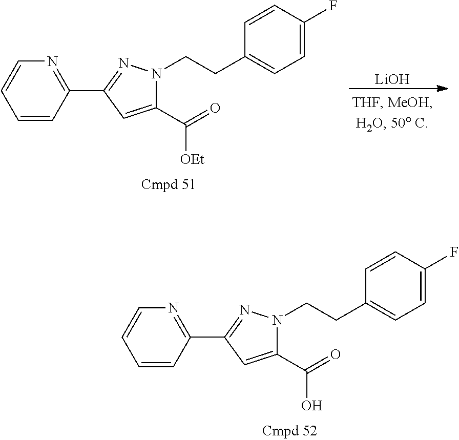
C1=CC(C2=NN(CCC3=CC=C(F)C=C3)C(C(=O)O)=C2)=NC=C1.C1=CC(C2=NN(CCC3=CC=C(F)C=C3)C(C(=O)[OEt])=C2)=NC=C1.[LiOH]
